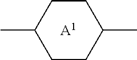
C1CC(C)CCC1C.[A1]
